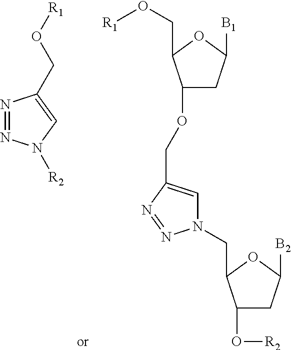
N1=NN([R2])C=C1CO[R1].C1(OCC2=CN(CC3C(O[R2])CC([B2])O3)N=N2)CC([B1])OC1CO[R1]
